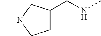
C1C(CNC)CN(C)C1
